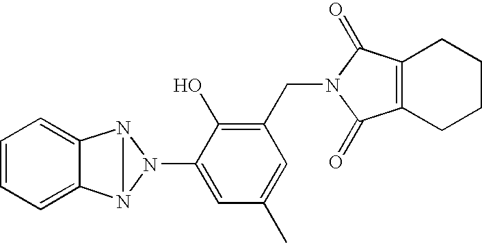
C1=CC=C2C(=C1)N1N2N1C1=CC(C)=CC(CN2C(=O)C3=C(C2=O)CCCC3)=C1O
